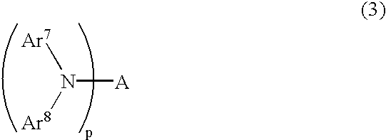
N([A])([Ar7])[Ar8]
